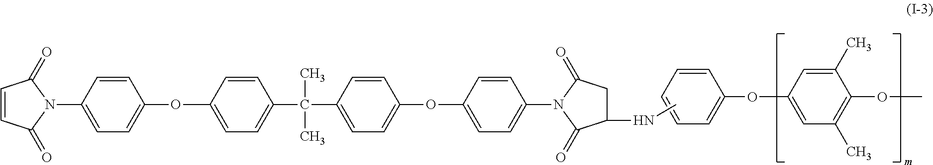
C1=CC(=O)N(C2=CC=C(OC3=CC=C(C(C4=CC=C(OC5=CC=C(N6C(=O)C(NC)CC6=O)C=C5)C=C4)(C)C)C=C3)C=C2)C1=O.O(C1=CC=CC=C1)C1=CC(C)=C(OC)C(C)=C1
